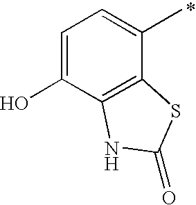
C1=C(O)C2=C(C(C)=C1)SC(=O)N2
